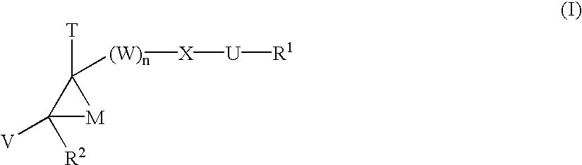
C1([V])([R2])[M]C1([T])[(W)n][X][U][R1]
